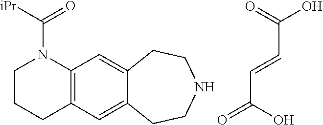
C1CCC2=C(N1C([iPr])=O)C=C1C(=C2)CCNCC1.C(C=CC(=O)O)(O)=O
